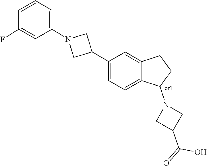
C1(C(O)=O)CN(C2CCC3=CC(C4CN(C5=CC=CC(F)=C5)C4)=CC=C32)C1
